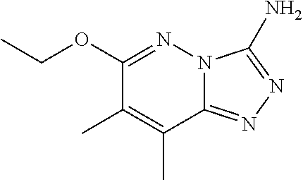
N12C(=NN=C1N)C(C)=C(C)C(OCC)=N2
